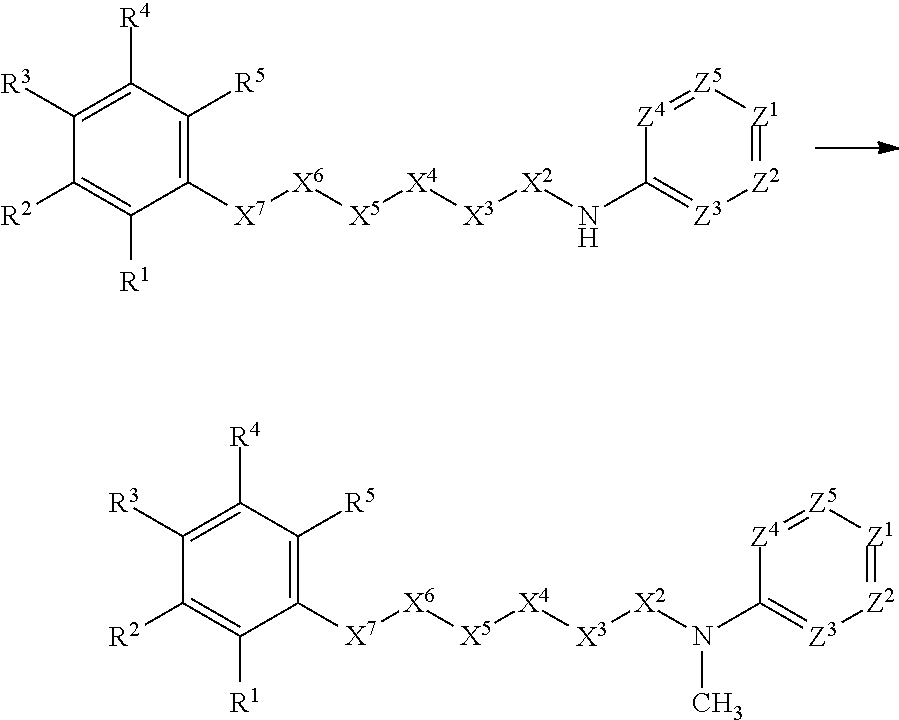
C1([R4])=C([R3])C([R2])=C([R1])C([X7][X6][X5][X4][X3][X2]NC2=[Z3][Z2]=[Z1][Z5]=[Z4]2)=C1[R5].C1([R4])=C([R3])C([R2])=C([R1])C([X7][X6][X5][X4][X3][X2]N(C2=[Z3][Z2]=[Z1][Z5]=[Z4]2)C)=C1[R5]
